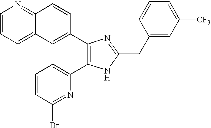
C1=CC=C2C(=N1)C=CC(C1=C(C3=CC=CC(Br)=N3)NC(CC3=CC([CF3])=CC=C3)=N1)=C2
